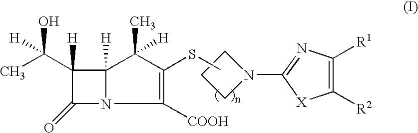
C12([H])N(C([COOH])=C(SC)C1(C)[H])C(=O)C2([H])C(C)([H])O.C1CCN1C1=NC([R1])=C([R2])[X]1
